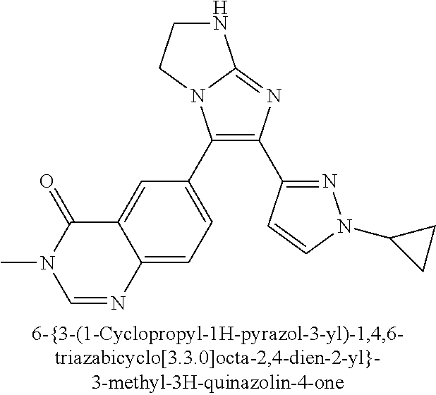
C1(C2=CC=C3C(=C2)C(=O)N(C)C=N3)=C(C2=NN(C3CC3)C=C2)N=C2N1CCN2
